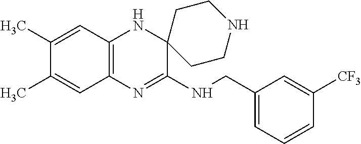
C12=C(N=C(NCC3=CC=CC([CF3])=C3)C3(N1)CCNCC3)C=C(C)C(C)=C2
